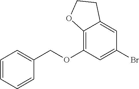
C12=C(OCC3=CC=CC=C3)C=C(Br)C=C1CCO2
